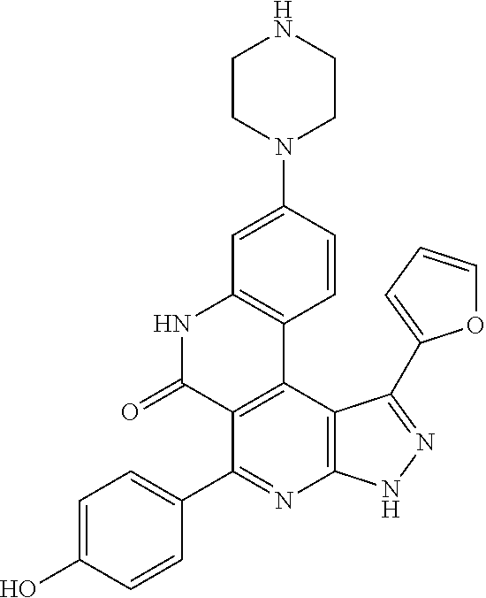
C1=C(O)C=CC(C2=NC3=C(C4=C2C(=O)NC2=C4C=CC(N4CCNCC4)=C2)C(C2=CC=CO2)=NN3)=C1
